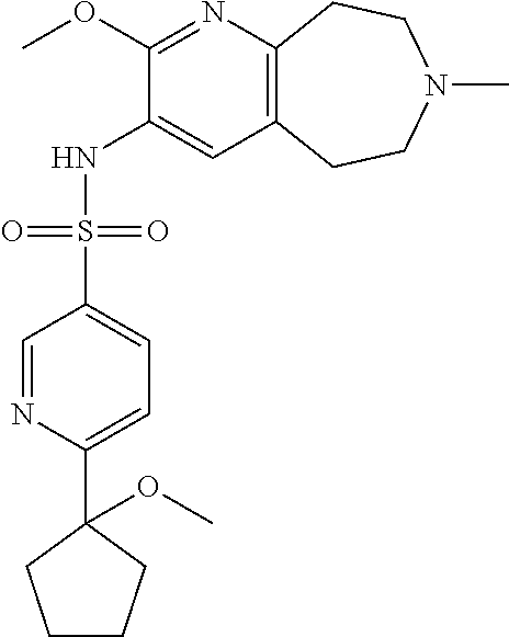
C1(OC)=NC2=C(C=C1NS(C1=CC=C(C3(OC)CCCC3)N=C1)(=O)=O)CCN(C)CC2
